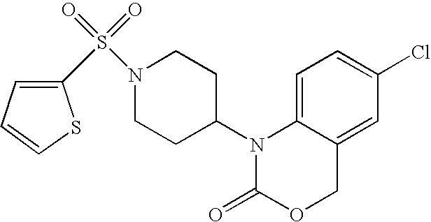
C1=C2C(=CC(Cl)=C1)COC(=O)N2C1CCN(S(=O)(=O)C2=CC=CS2)CC1
